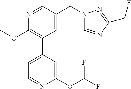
C1(OC)=C(C2=CC=NC(OC(F)F)=C2)C=C(CN2C=NC(CF)=N2)C=N1
